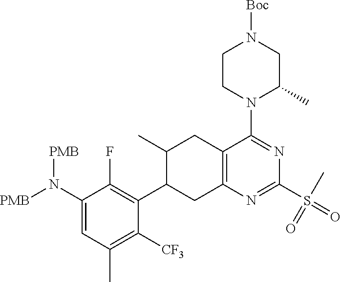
N(C1=CC(C)=C([CF3])C(C2CC3=C(C(N4C(C)CN([Boc])CC4)=NC(S(=O)(C)=O)=N3)CC2C)=C1F)([PMB])[PMB]
